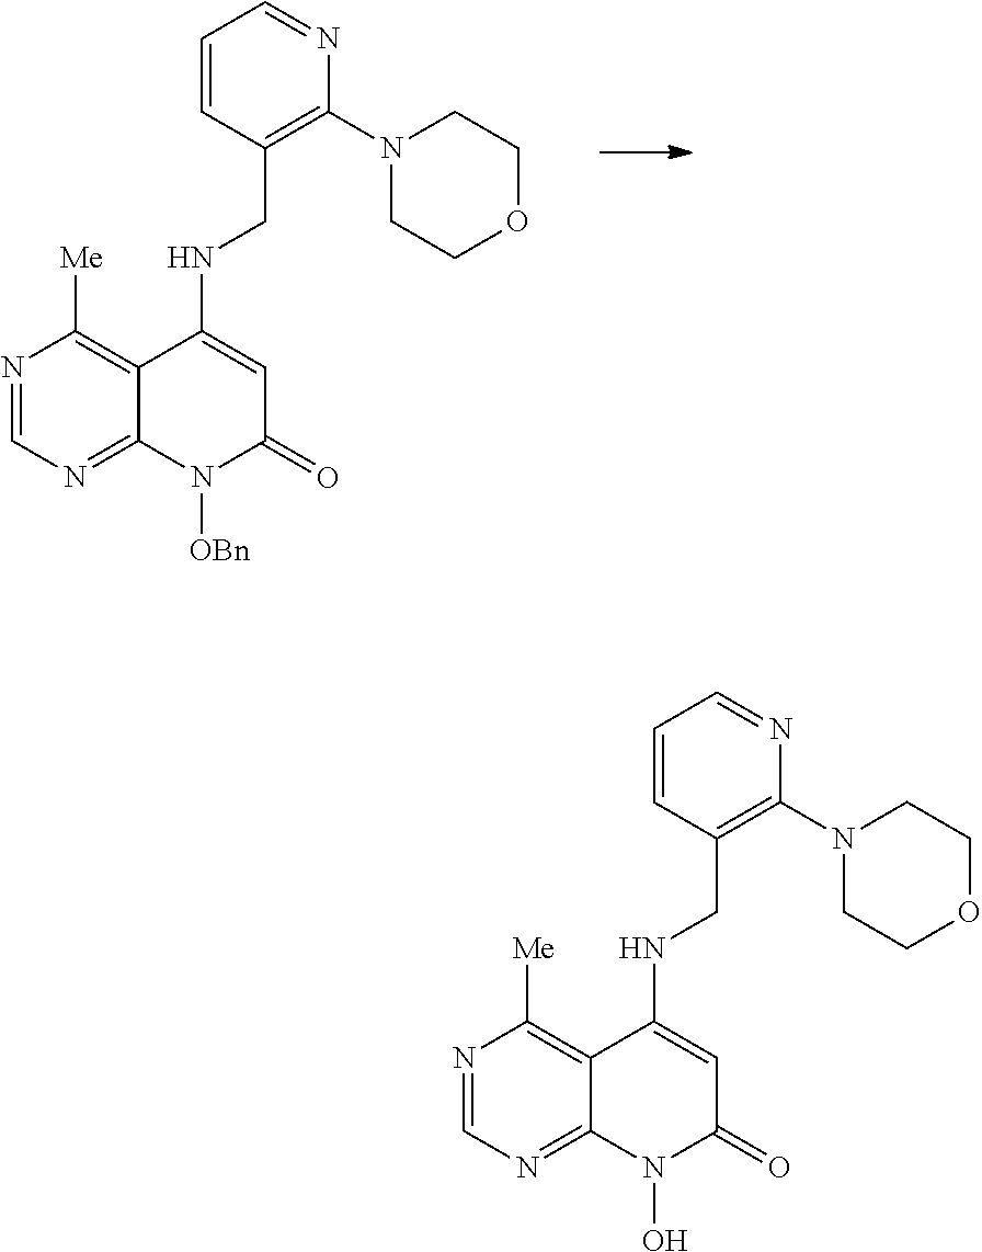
N1=CN=C2C(=C1[Me])C(NCC1=C(N3CCOCC3)N=CC=C1)=CC(=O)N2[OBn].N1=CN=C2C(=C1[Me])C(NCC1=C(N3CCOCC3)N=CC=C1)=CC(=O)N2O
